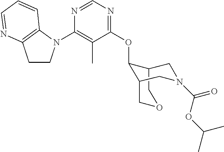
C1(N2CCC3=C2C=CC=N3)=C(C)C(OC2C3CN(C(OC(C)C)=O)CC2COC3)=NC=N1
